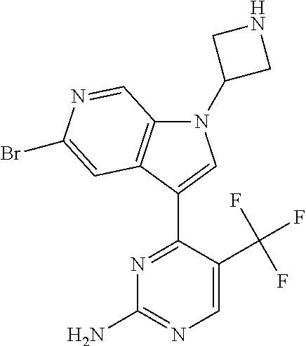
N1=C(C2=CN(C3CNC3)C3=C2C=C(Br)N=C3)C(C(F)(F)F)=CN=C1N
